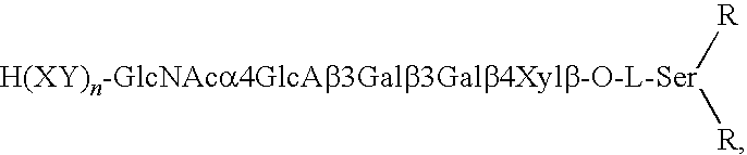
[H(XY)n-GlcNAca4GlcAb3Galb3Galb4Xylb-O-L-Ser]([R])[R]
